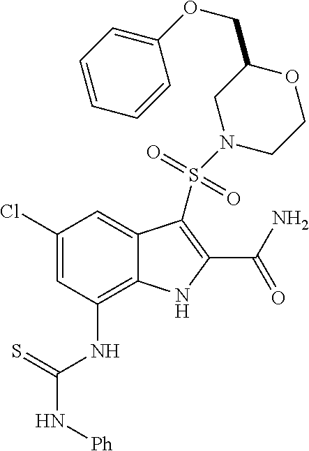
C1(Cl)=CC(NC(N[Ph])=S)=C2C(=C1)C(S(N1CCOC(COC3=CC=CC=C3)C1)(=O)=O)=C(C(N)=O)N2
